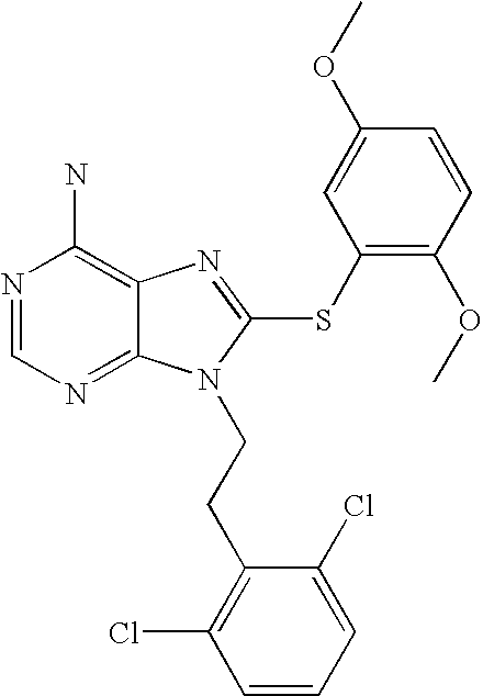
N1=CN=C2C(=C1N)N=C(SC1=C(OC)C=CC(OC)=C1)N2CCC1=C(Cl)C=CC=C1Cl
